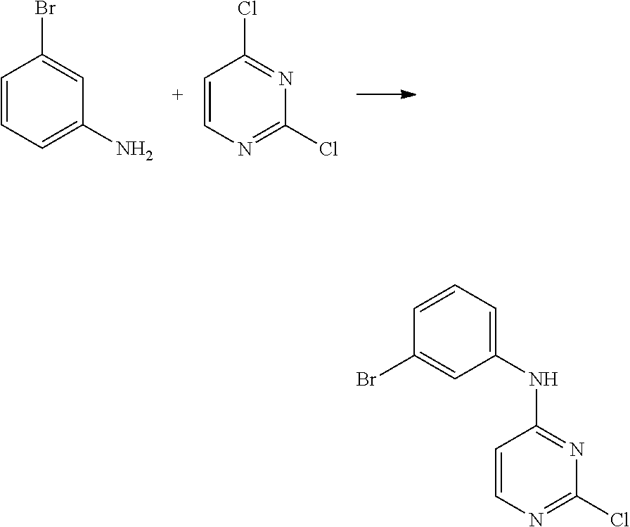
C1=CC=C(N)C=C1Br.C1=CN=C(Cl)N=C1Cl.C1=CC=C(NC2=NC(Cl)=NC=C2)C=C1Br
